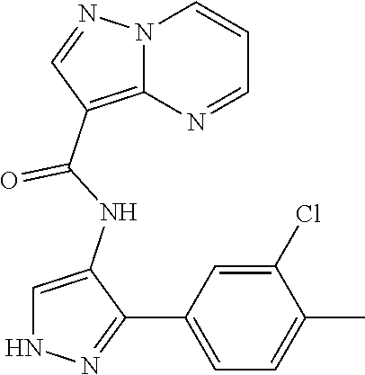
N12C(=C(C(NC3=CNN=C3C3=CC=C(C)C(Cl)=C3)=O)C=N1)N=CC=C2
